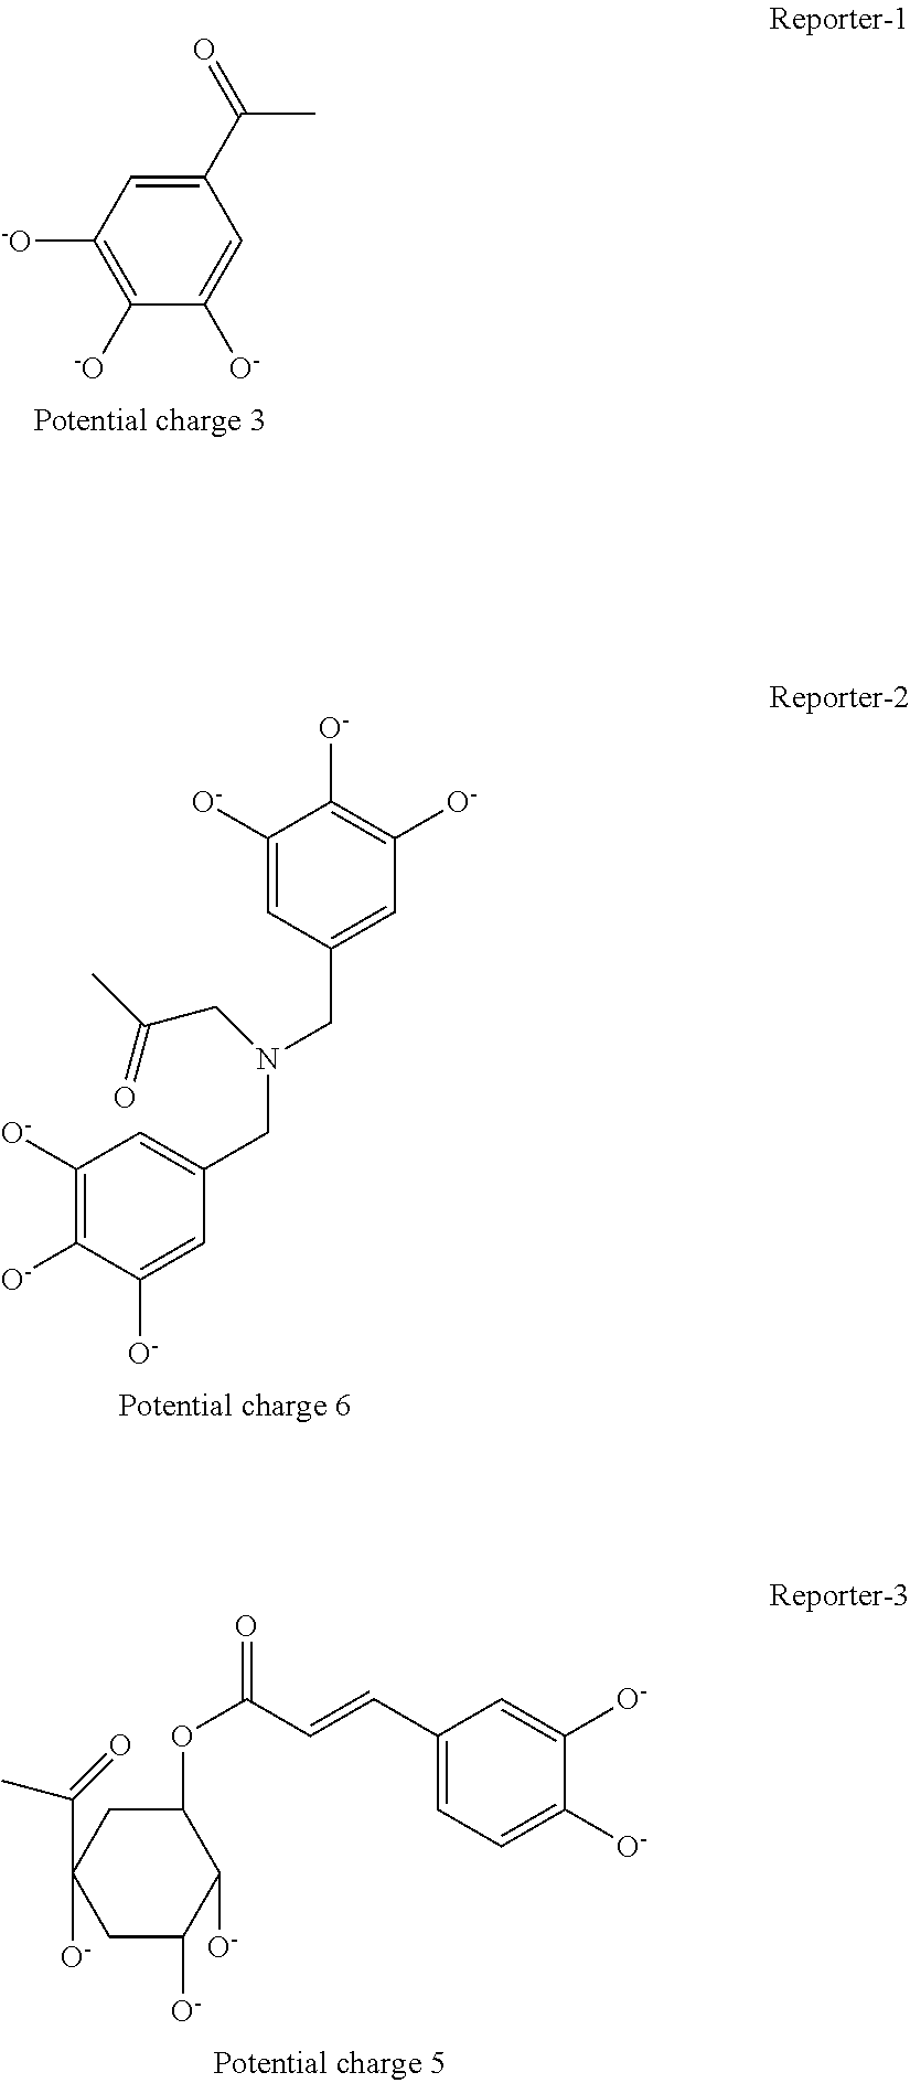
C1(C(=O)C)=CC([-O])=C([-O])C([O-])=C1.[O-]C1=C([O-])C=C(CN(CC2=CC([O-])=C([O-])C([O-])=C2)CC(C)=O)C=C1[O-].C1(OC(=O)C=CC2=CC=C([O-])C([O-])=C2)CC(C(C)=O)([O-])CC([O-])C1[O-]
